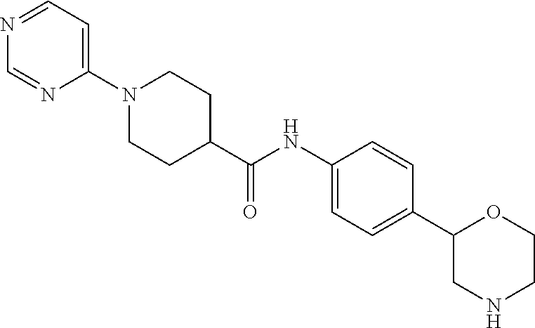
C1(C(NC2=CC=C(C3CNCCO3)C=C2)=O)CCN(C2=CC=NC=N2)CC1
